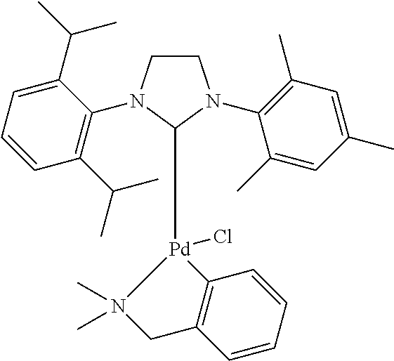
C1CN(C2=C(C(C)C)C=CC=C2C(C)C)C([Pd]2(Cl)N(C)(C)CC3=C2C=CC=C3)N1C1=C(C)C=C(C)C=C1C
